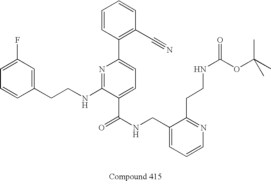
C1=C(F)C=C(CCNC2=NC(C3=C(C#N)C=CC=C3)=CC=C2C(NCC2=CC=CN=C2CCNC(OC(C)(C)C)=O)=O)C=C1
